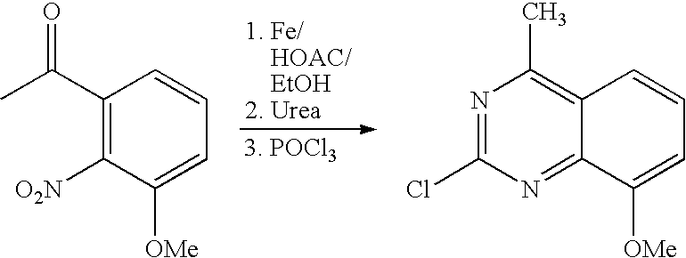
C1(C(C)=O)=C([O2N])C([OMe])=CC=C1.C12=C(C)N=C(Cl)N=C1C([OMe])=CC=C2
